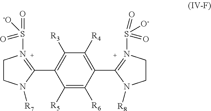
C1([R3])=C(C2=N(S(=O)([-O])=O)CCN2[R7])C([R5])=C([R6])C(C2=N(S(=O)([O-])=O)CCN2[R8])=C1[R4]
